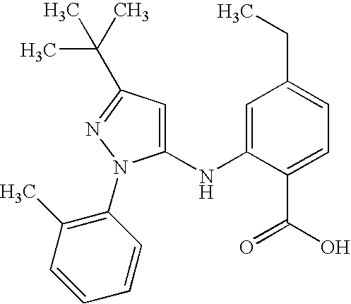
C1(NC2=CC(CC)=CC=C2C(O)=O)=CC(C(C)(C)C)=NN1C1=C(C)C=CC=C1
